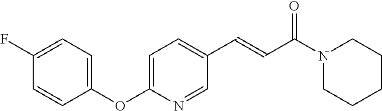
C1(OC2=CC=C(C=CC(N3CCCCC3)=O)C=N2)=CC=C(F)C=C1
